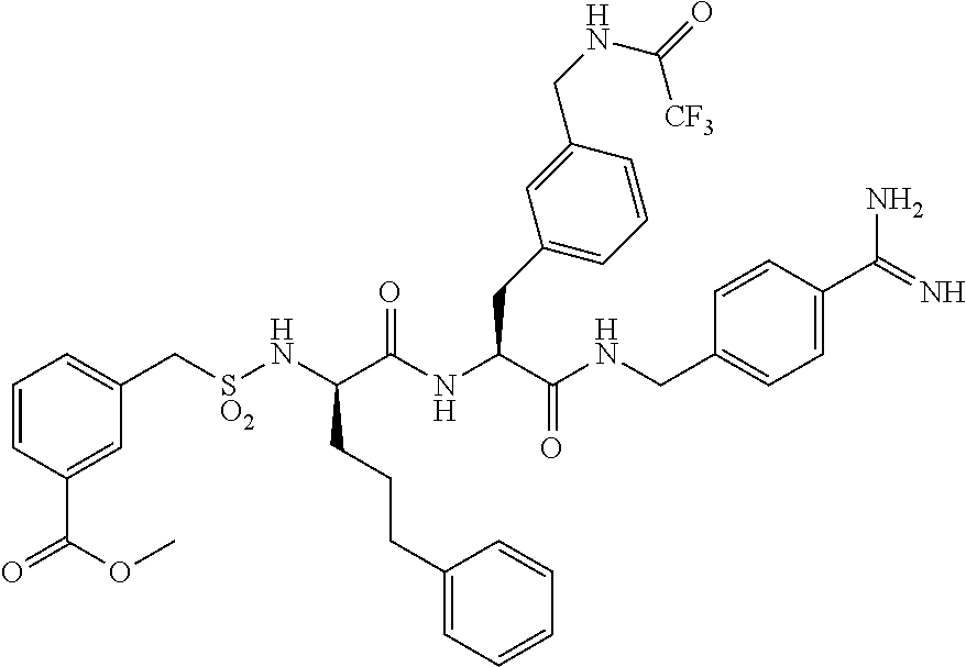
C1=CC(C(=O)OC)=CC(C[SO2]NC(C(NC(C(NCC2=CC=C(C(=N)N)C=C2)=O)CC2=CC=CC(CNC([CF3])=O)=C2)=O)CCCC2=CC=CC=C2)=C1
